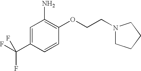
C1=C(C(F)(F)F)C=CC(OCCN2CCCC2)=C1N
